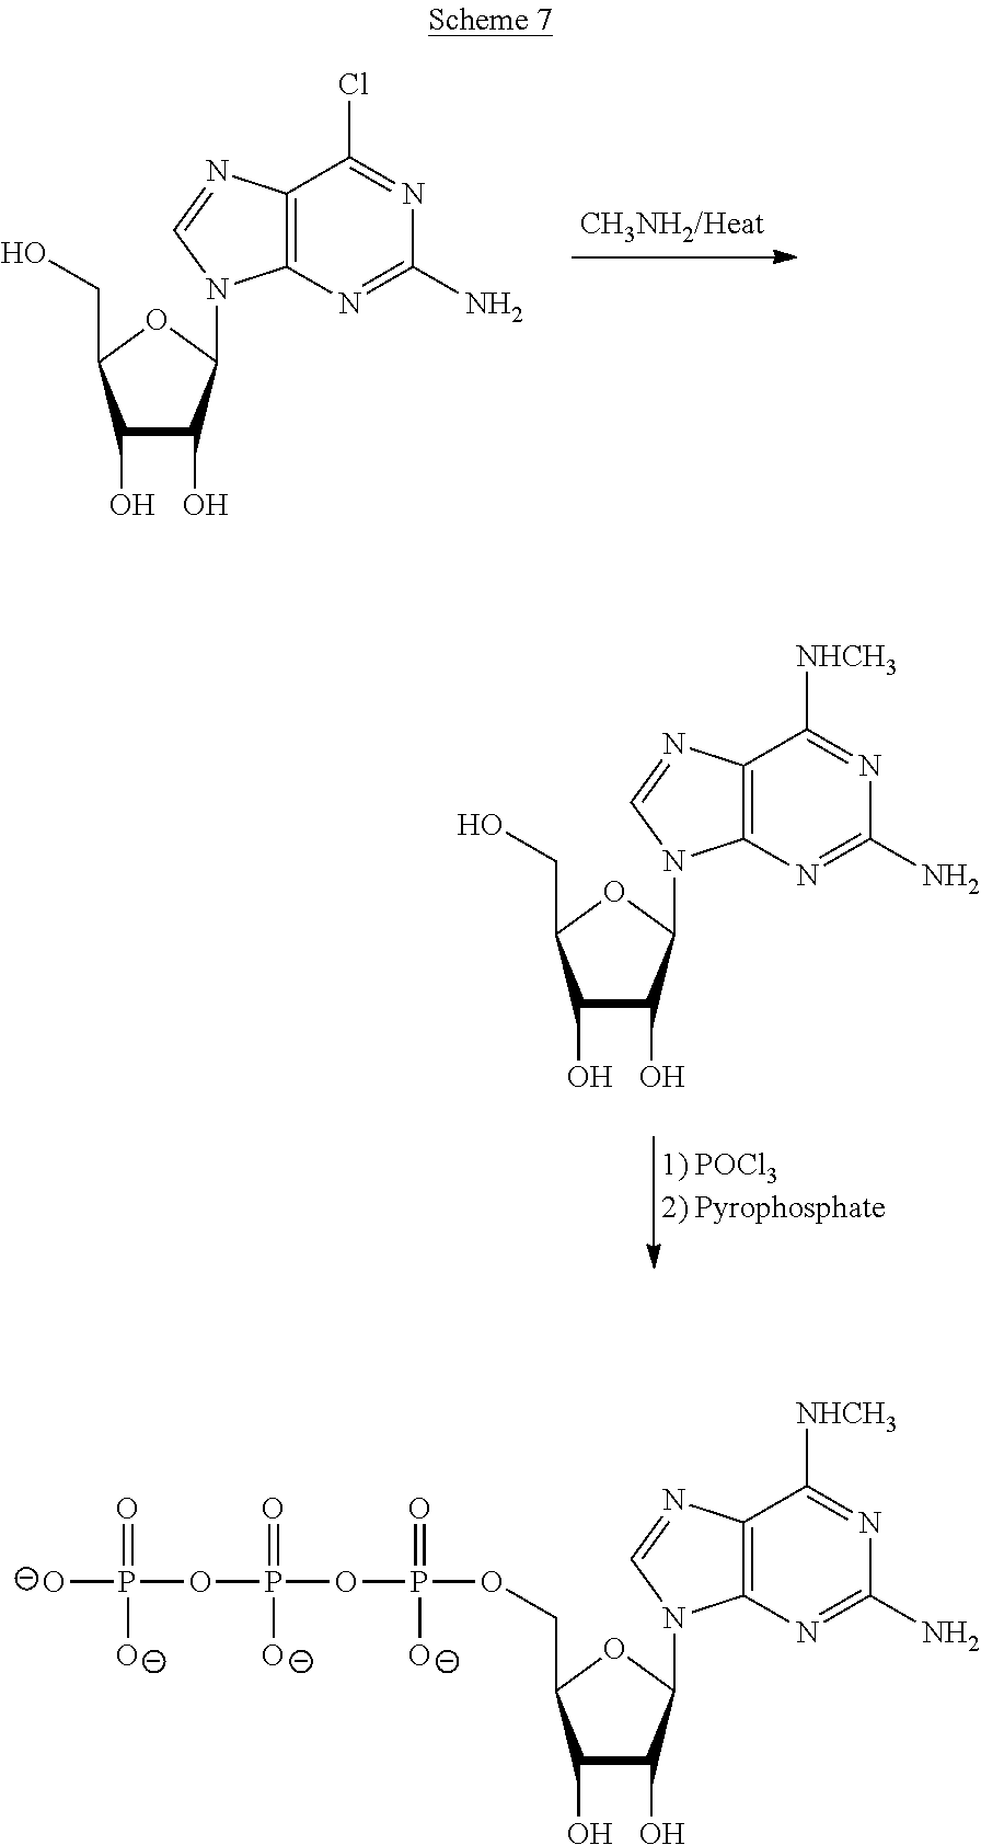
C1(O)C(O)C(N2C3=C(C(Cl)=NC(N)=N3)N=C2)OC1CO.C1(O)C(O)C(N2C3=C(C([NHCH3])=NC(N)=N3)N=C2)OC1CO.C1(O)C(O)C(N2C3=C(C([NHCH3])=NC(N)=N3)N=C2)OC1COP(OP(OP([O-])(=O)[O-])(=O)[O-])(=O)[O-]
